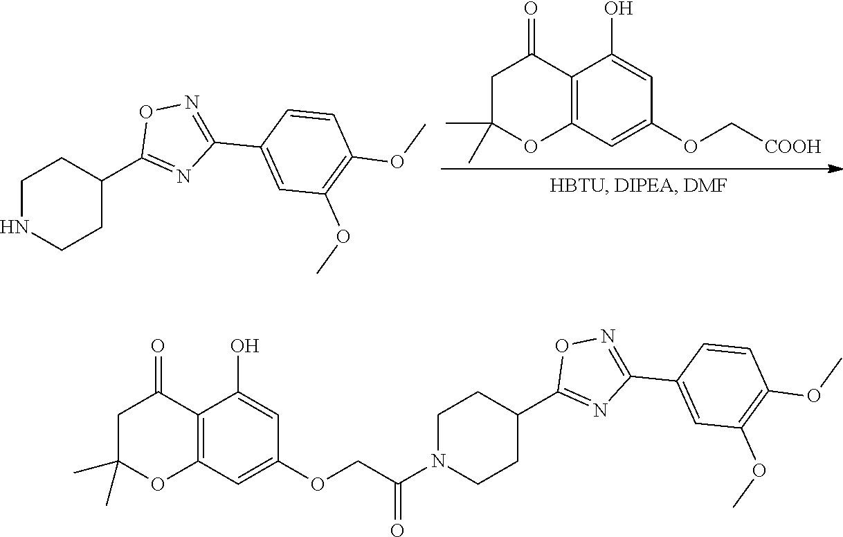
C1C(C)(C)OC2=C(C1=O)C(O)=CC(OC[COOH])=C2.C1NCCC(C2=NC(C3=CC(OC)=C(OC)C=C3)=NO2)C1.C1N(C(COC2=CC3=C(C(O)=C2)C(=O)CC(C)(C)O3)=O)CCC(C2=NC(C3=CC(OC)=C(OC)C=C3)=NO2)C1
